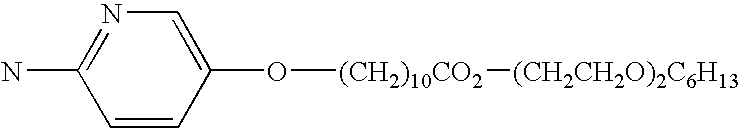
N1=C(N)C=CC(O[(CH2)10CO2][(CH2CH2O)2C6H13])=C1
